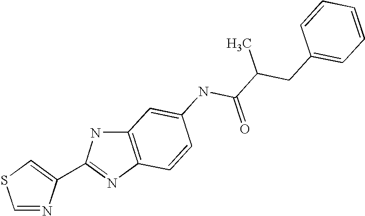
C1=NC(C2=NC3=C(N2)C=C(NC(=O)C(C)CC2=CC=CC=C2)C=C3)=CS1
